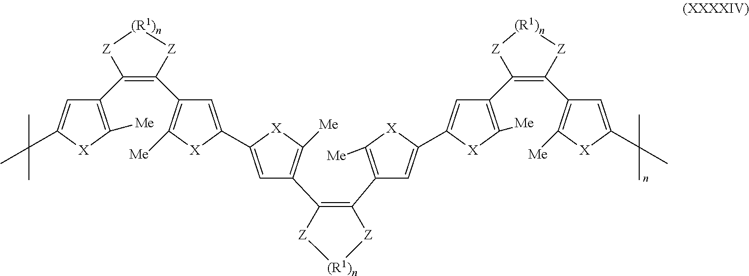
C1=C(C2=CC(C3=C(C4=C([Me])[X]C(C(C)(C)C)=C4)[Z][(R1)n][Z]3)=C([Me])[X]2)[X]C([Me])=C1C1=C(C2=C([Me])[X]C(C3=CC(C4=C(C5=C([Me])[X]C(C(C)(C)C)=C5)[Z][(R1)n][Z]4)=C([Me])[X]3)=C2)[Z][(R1)n][Z]1
